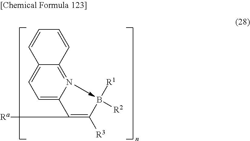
C1=CC2=CC=C(C([Ra])=C(B([R2])[R1])[R3])N=C2C=C1
